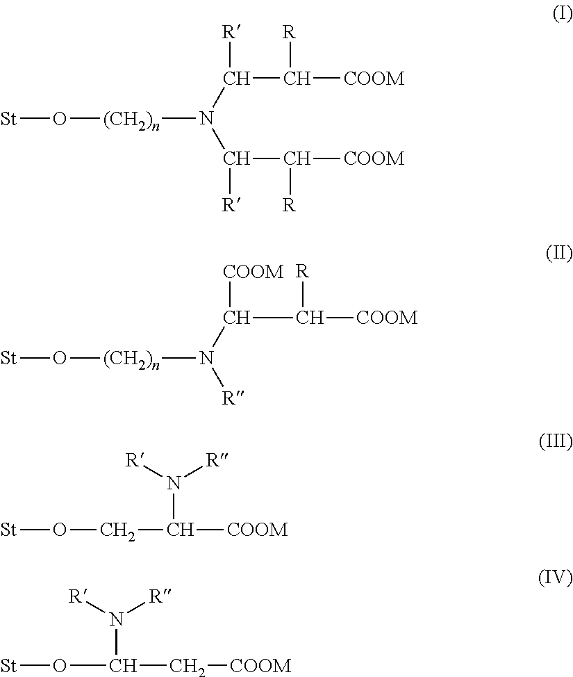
[St]O[(CH2)n]N(C([R])C([R])[COOM])C([R])C([R])[COOM].[St]O[(CH2)n]N([R])C([COOM])C([R])[COOM].[St]OCC([COOM])N([R])[R].[St]OC(C[COOM])N([R])[R]
